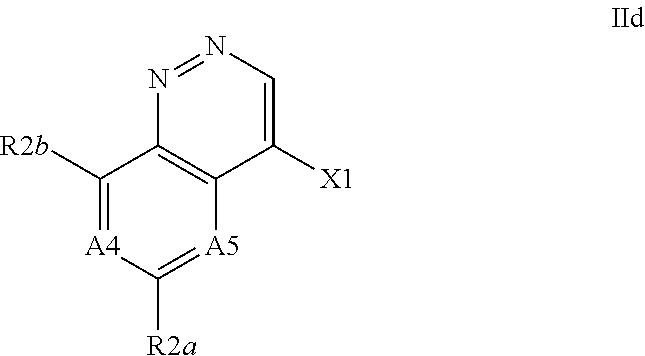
[A5]1=C([R2a])[A4]=C([R2b])C2=C1C([X1])=CN=N2
